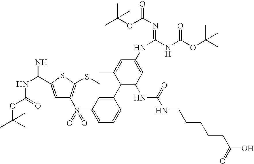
C1=C(C(NC(=O)OC(C)(C)C)=N)SC(SC)=C1S(C1=CC=CC(C2=C(NC(NCCCCCC(O)=O)=O)C=C(NC(NC(OC(C)(C)C)=O)=NC(OC(C)(C)C)=O)C=C2C)=C1)(=O)=O
